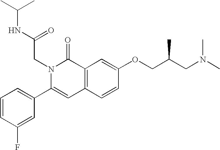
C1=CC(F)=CC(C2=CC3=C(C(=O)N2CC(=O)NC(C)C)C=C(OCC(CN(C)C)C)C=C3)=C1
